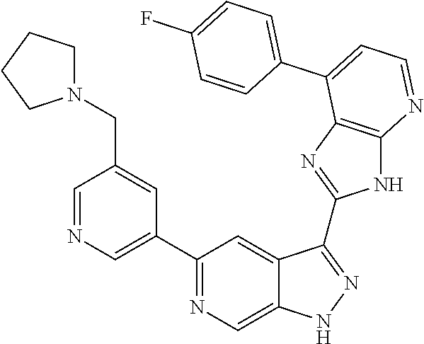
C1=NC=C(C2=NC=C3C(=C2)C(C2=NC4=C(N2)N=CC=C4C2=CC=C(F)C=C2)=NN3)C=C1CN1CCCC1
